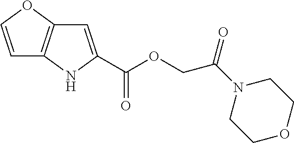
C1=COC2=C1NC(C(OCC(N1CCOCC1)=O)=O)=C2
